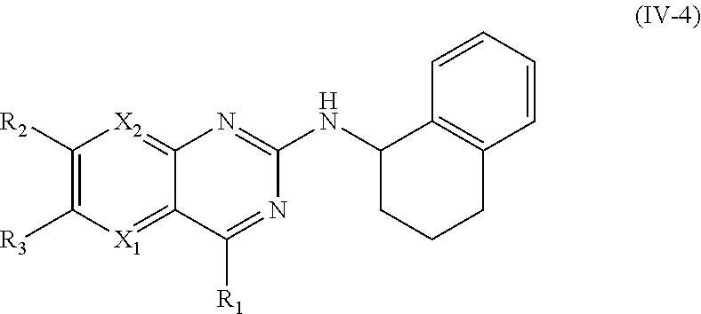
C12=[X2]C([R2])=C([R3])[X1]=C1C([R1])=NC(NC1C3=C(CCC1)C=CC=C3)=N2
